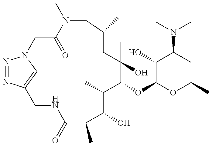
N1=NC2=CN1CC(=O)N(C)CC(C)CC(C)(O)C(OC1OC(C)CC(N(C)C)C1O)C(C)C(O)C(C)C(=O)NC2
